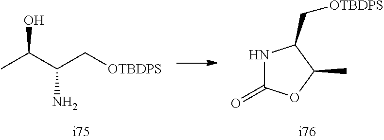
CC(O)C(N)C[OTBDPS].N1C(=O)OC(C)C1C[OTBDPS]
